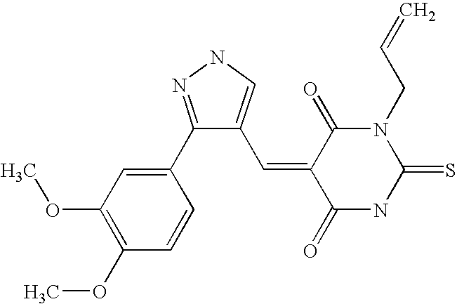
C1(C2=CC(OC)=C(OC)C=C2)=NNC=C1C=C1C(=O)NC(=S)N(CC=C)C1=O
